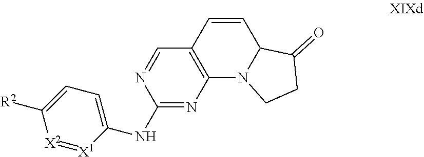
N(C1=CC=C([R2])[X2]=[X1]1)C1=NC2=C(C=N1)C=CC1N2CCC1=O
